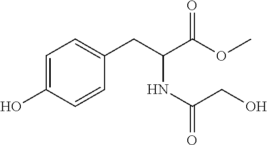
OC1=CC=C(CC(C(OC)=O)NC(=O)CO)C=C1
